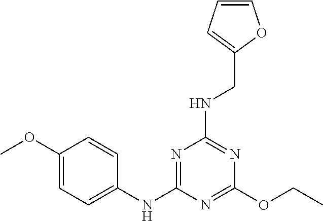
C1(OC)=CC=C(NC2=NC(NCC3=CC=CO3)=NC(OCC)=N2)C=C1
